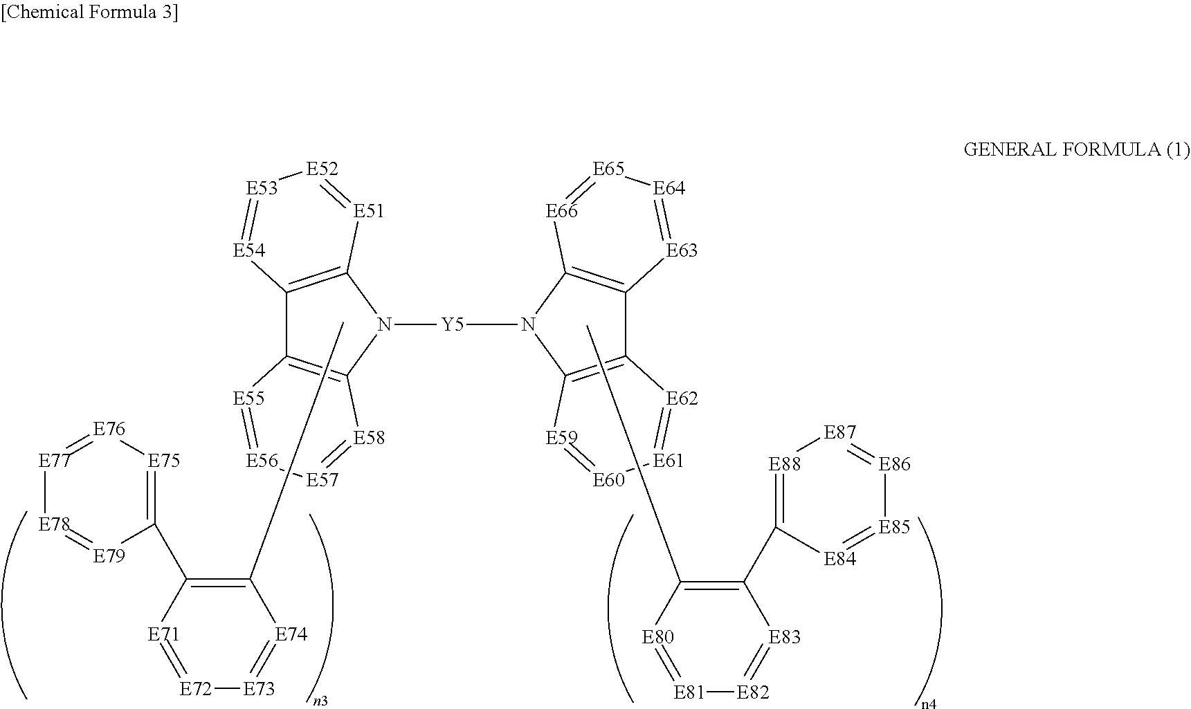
C12=C(N([Y5]N3C4=C(C5=C3[E66]=[E65][E64]=[E63]5)[E62]=[E61][E60]=[E59]4)C3=C1[E55]=[E56][E57]=[E58]3)[E51]=[E52][E53]=[E54]2.CC1=C(C2=[E75][E76]=[E77][E78]=[E79]2)[E71]=[E72][E73]=[E74]1.C1(C2=[E88][E87]=[E86][E85]=[E84]2)=C(C)[E80]=[E81][E82]=[E83]1
